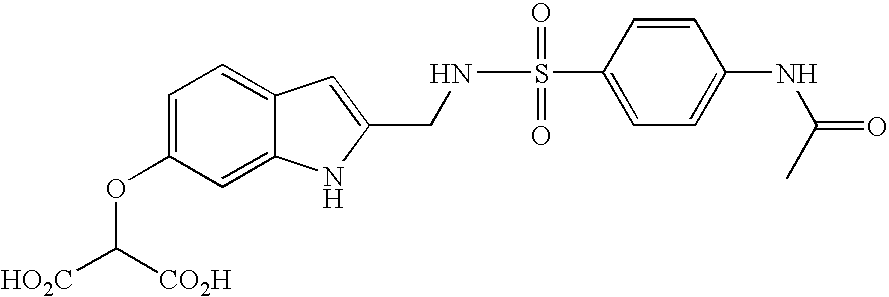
C1=C(OC([CO2H])[HO2C])C=C2C(=C1)C=C(CNS(C1=CC=C(NC(C)=O)C=C1)(=O)=O)N2
